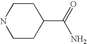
C1CC(C(=O)N)CCN1
